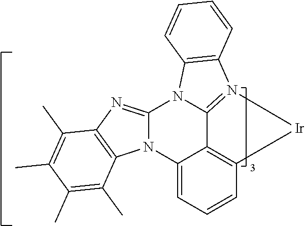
N12C(=NC3=C1C(C)=C(C)C(C)=C3C)N1C3=N(C4=C1C=CC=C4)[Ir]C1=C3C2=CC=C1
